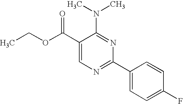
C1(C(OCC)=O)=CN=C(C2=CC=C(F)C=C2)N=C1N(C)C
